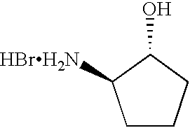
C1CCC(O)C1[HBrH2N]
